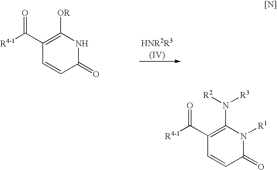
[R4-1]C(C1=C([OR])NC(=O)C=C1)=O.[R4-1]C(C1=C(N([R3])[R2])N([R1])C(=O)C=C1)=O
